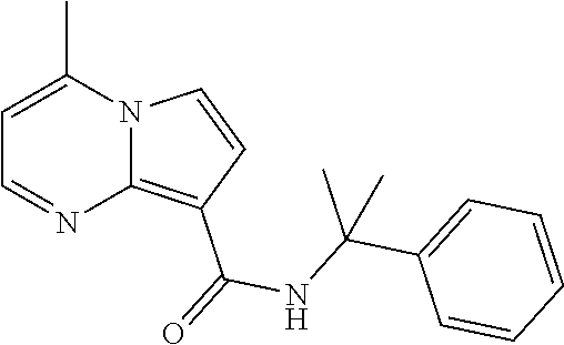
C1=C(C)N2C(=C(C(=O)NC(C3=CC=CC=C3)(C)C)C=C2)N=C1
